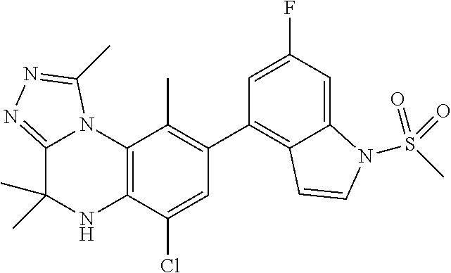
C1(C2=C3C(=CC(F)=C2)N(S(C)(=O)=O)C=C3)=C(C)C2=C(C(Cl)=C1)NC(C)(C)C1=NN=C(C)N21
